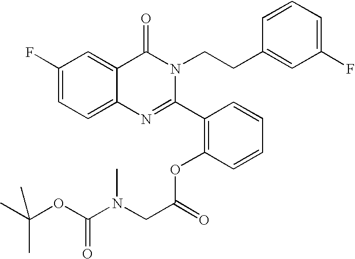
C1(F)=CC=C2C(=C1)C(=O)N(CCC1=CC(F)=CC=C1)C(C1=C(OC(CN(C(OC(C)(C)C)=O)C)=O)C=CC=C1)=N2
